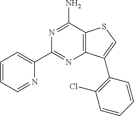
C1(C2=NC3=C(C(N)=N2)SC=C3C2=C(Cl)C=CC=C2)=CC=CC=N1
